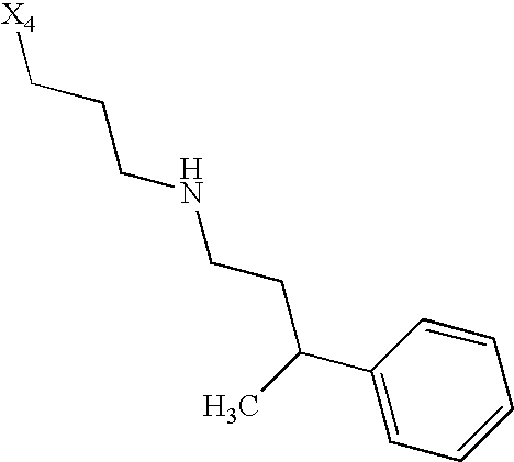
[X4]CCCNCCC(C1=CC=CC=C1)C
